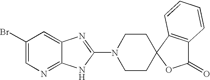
C1(Br)=CN=C2C(=C1)N=C(N1CCC3(CC1)OC(=O)C1=C3C=CC=C1)N2
